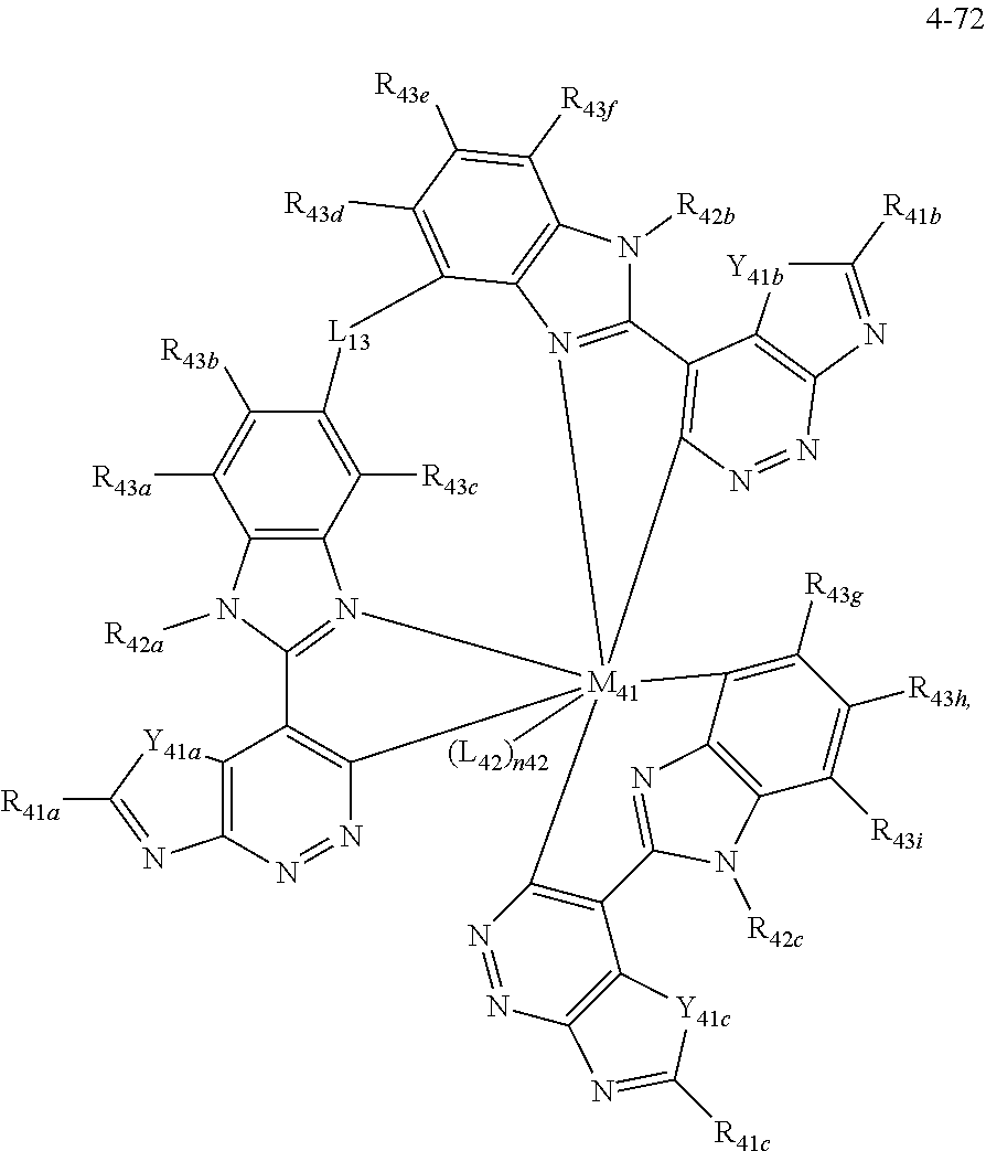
C12=C3N([R42a])C4=N1[M41]15([(L42)n42])(C6=C4C4=C(N=N6)N=C([R41a])[Y41a]4)(N4=C(N([R42b])C6=C4C(=C([R43d])C([R43e])=C6[R43f])[L13]C(=C2[R43c])C([R43b])=C3[R43a])C2=C1N=NC1=C2[Y41b]C([R41b])=N1)C1=C(C2=C(N=N1)N=C([R41c])[Y41c]2)C1=NC2=C(N1[R42c])C([R43i])=C([R43h])C([R43g])=C52
